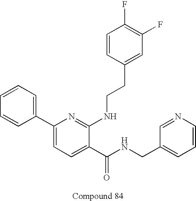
C1=CC(C2=CC=C(C(NCC3=CC=CN=C3)=O)C(NCCC3=CC(F)=C(F)C=C3)=N2)=CC=C1
